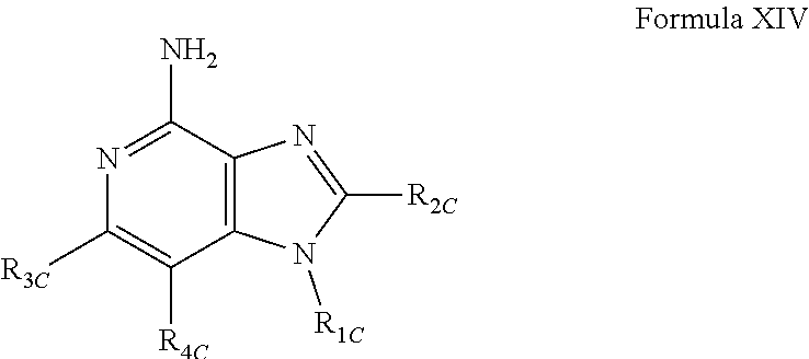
C1([R3C])=C([R4C])C2=C(C(N)=N1)N=C([R2C])N2[R1C]
